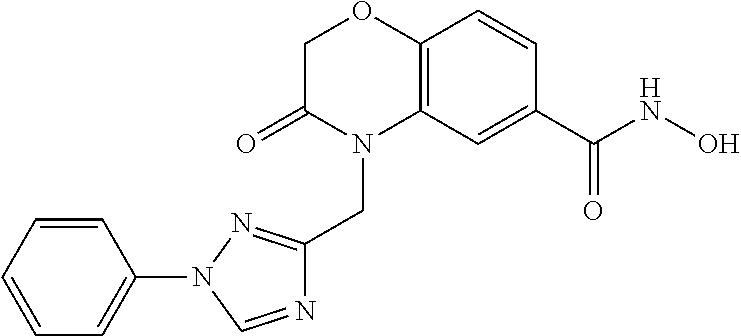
C1C(=O)N(CC2=NN(C3=CC=CC=C3)C=N2)C2=C(O1)C=CC(C(NO)=O)=C2
